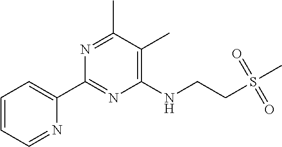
C1=CC=NC(C2=NC(NCCS(=O)(=O)C)=C(C)C(C)=N2)=C1
